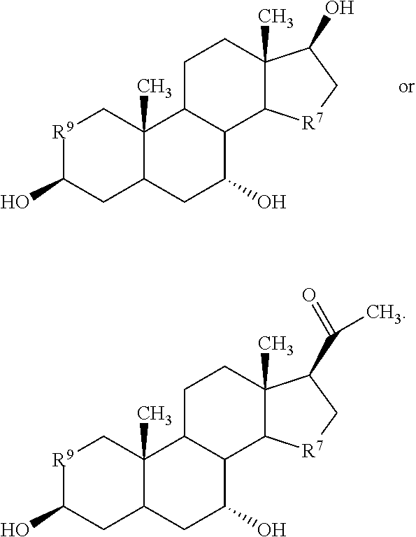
[R9]1C(O)CC2C(C)(C1)C1C(C(O)C2)C2C(C)(CC1)C(O)C[R7]2.[R9]1C(O)CC2C(C)(C1)C1C(C(O)C2)C2C(C)(CC1)C(C(C)=O)C[R7]2
